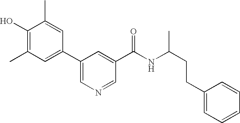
C1(O)=C(C)C=C(C2=CN=CC(C(NC(CCC3=CC=CC=C3)C)=O)=C2)C=C1C
